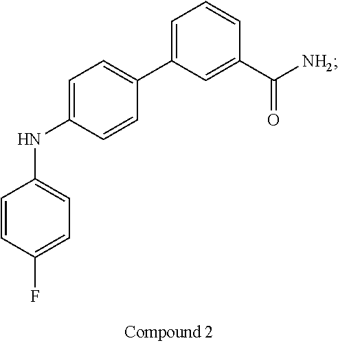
C1=C(C2=CC=C(NC3=CC=C(F)C=C3)C=C2)C=C(C([NH2])=O)C=C1
